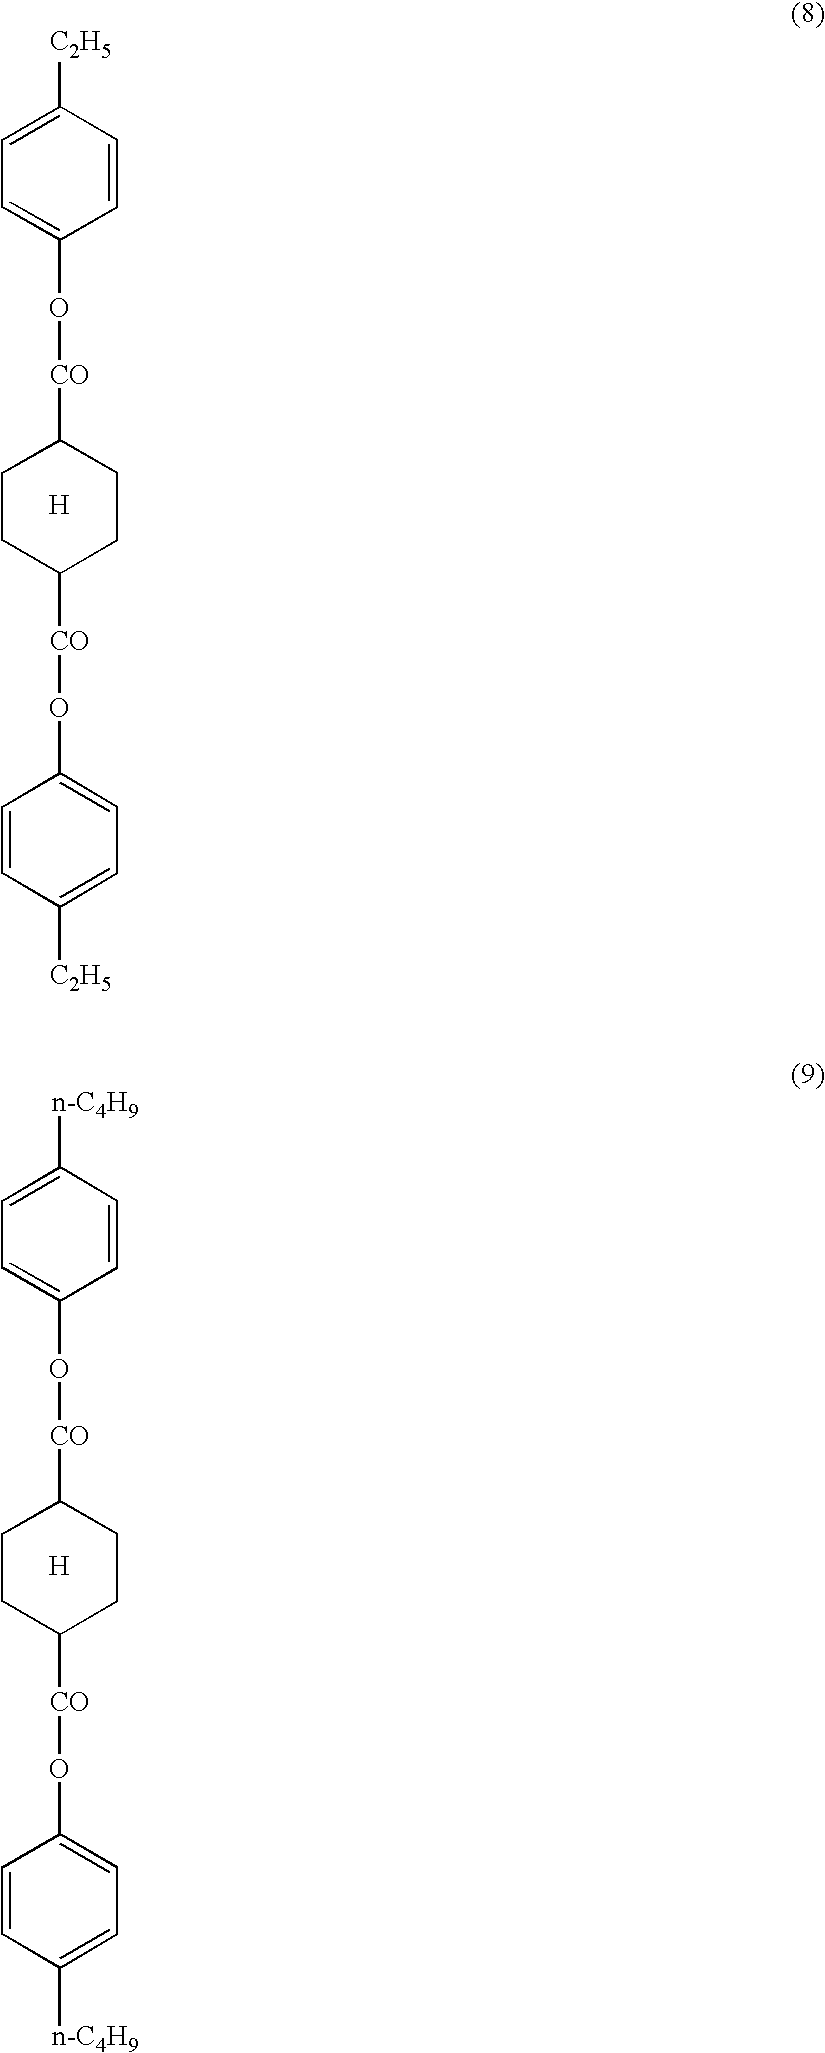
C1CC([CO]OC2=CC=C([C2H5])C=C2)CCC1[CO]OC1=CC=C([C2H5])C=C1.[H].C1CC([CO]OC2=CC=C([n-C4H9])C=C2)CCC1[CO]OC1=CC=C([n-C4H9])C=C1.[H]
